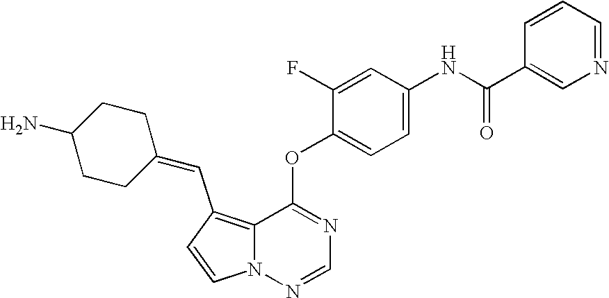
C1=CN2C(=C1C=C1CCC(N)CC1)C(OC1=CC=C(NC(C3=CN=CC=C3)=O)C=C1F)=NC=N2
